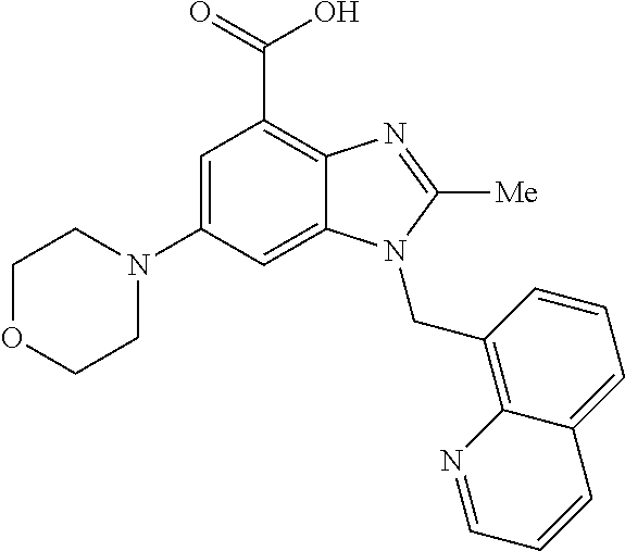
C1OCCN(C2=CC(C(O)=O)=C3C(=C2)N(CC2=C4C(=CC=C2)C=CC=N4)C([Me])=N3)C1
